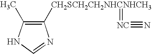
C1=NC([CH2SCH2CH2NHCNHCH3]=[NC]#N)=C(C)N1
